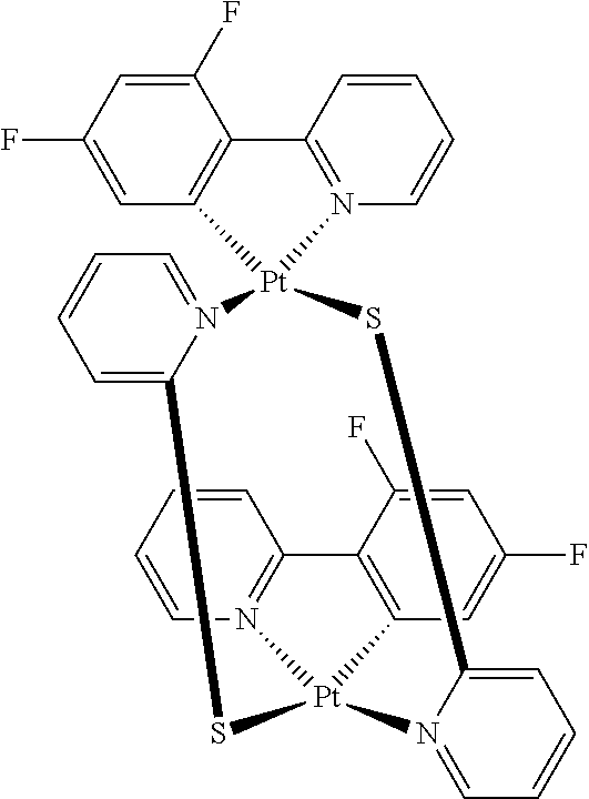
C1(F)=CC2=C(C(F)=C1)C1=N(C=CC=C1)[Pt]21N2=CC=CC=C2S[Pt]2(N3=C(C=CC=C3)C3=C2C=C(F)C=C3F)N2=CC=CC=C2S1
